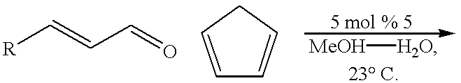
[R]C=CC=O.C1=CCC=C1.[MeOH][H2O]
